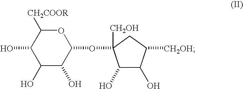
C1(O)C([CH2COOR])OC(OC2([CH2OH])C(O)C(O)C([CH2OH])C2)C(O)C1O
